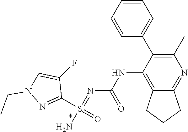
C1(C)=C(C2=CC=CC=C2)C(NC(N=S(N)(C2=NN(CC)C=C2F)=O)=O)=C2C(=N1)CCC2
